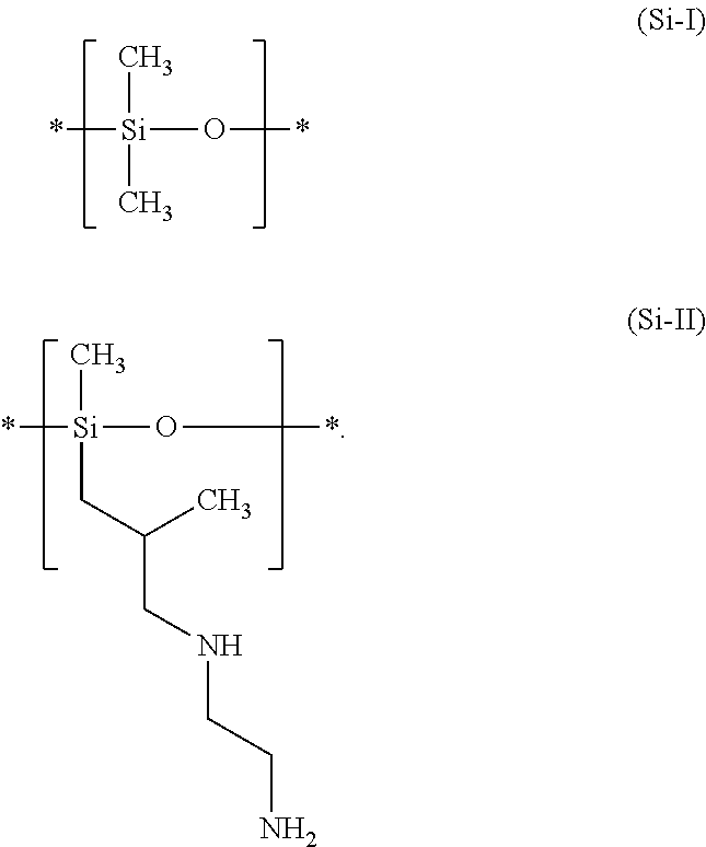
C[Si](C)(*)O*.C[Si](CC(CNCCN)C)(*)O*
